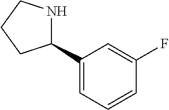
C1(C2=CC=CC(F)=C2)NCCC1
